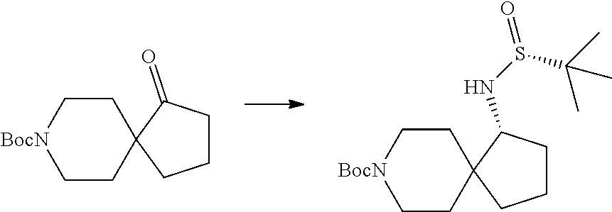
[BocN]1CCC2(CC1)CCCC2=O.[BocN]1CCC2(CC1)CCCC2NS(C(C)(C)C)=O
